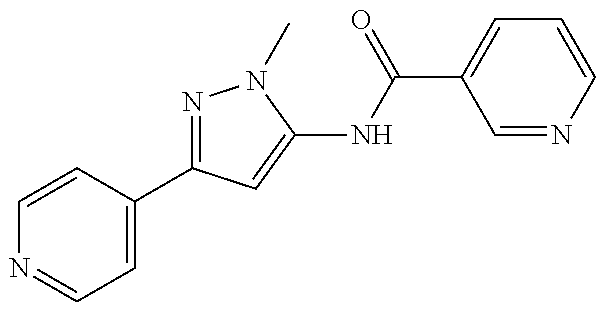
N1=C(C2=CC=NC=C2)C=C(NC(=O)C2=CC=CN=C2)N1C
